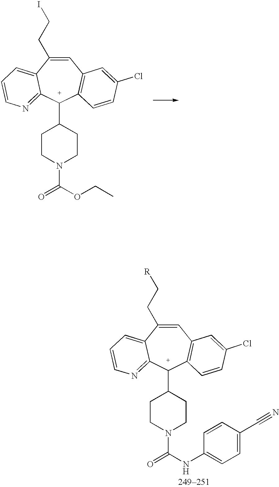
C1=C(CCI)C2=CC=CN=C2[C+](C2CCN(C(OCC)=O)CC2)C2=C1C=C(Cl)C=C2.C1=C(CC[R])C2=CC=CN=C2[C+](C2CCN(C(NC3=CC=C(C#N)C=C3)=O)CC2)C2=C1C=C(Cl)C=C2
